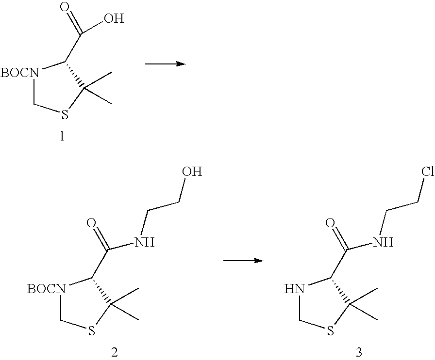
[BOCN]1CSC(C)(C)C1C(=O)O.N1CSC(C)(C)C1C(=O)NCCCl.[BOCN]1CSC(C)(C)C1C(=O)NCCO
